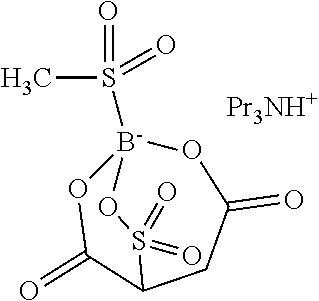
CS(=O)(=O)[B-]12OC(=O)C(CC(=O)O1)S(=O)(=O)O2.[Pr3NH+]
